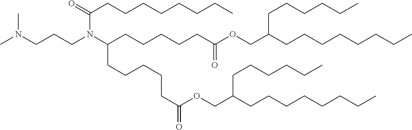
CN(CCCN(C(CCCCCCCC)=O)C(CCCCCC(OCC(CCCCCCCC)CCCCCC)=O)CCCCCC(OCC(CCCCCCCC)CCCCCC)=O)C
